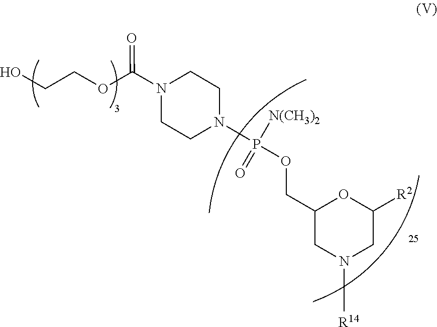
C1(COP(N2CCN(C(OCCO)=O)CC2)([N(CH3)2])=O)CN([R14])CC([R2])O1
